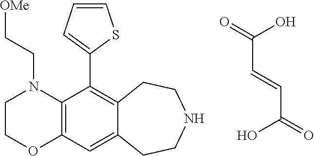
C12=C(C=C3C(=C1C1=CC=CS1)CCNCC3)OCCN2CC[OMe].C(C(O)=O)=CC(O)=O
